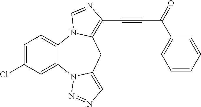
C1=C(Cl)C=C2C(=C1)N1C(=C(C#CC(C3=CC=CC=C3)=O)N=C1)CC1=CN=NN21
